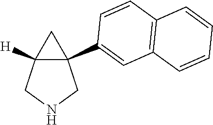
C12([H])C(C3=CC4=C(C=C3)C=CC=C4)(CNC1)C2
